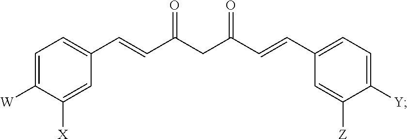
C1=C([W])C([X])=CC(C=CC(CC(C=CC2=CC=C([Y])C([Z])=C2)=O)=O)=C1
